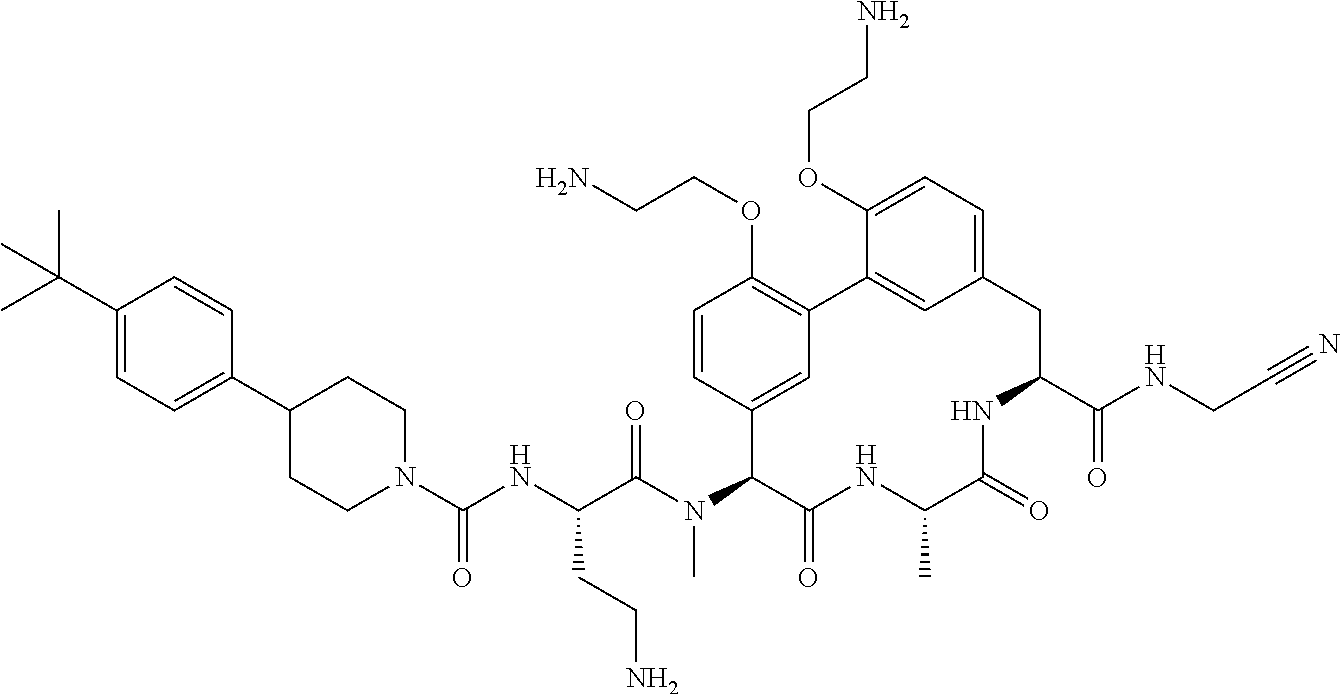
N1(C(NC(C(N(C2C(=O)NC(C)C(=O)NC(C(NCC#N)=O)CC3=CC=C(OCCN)C(=C3)C3=C(OCCN)C=CC2=C3)C)=O)CCN)=O)CCC(C2=CC=C(C(C)(C)C)C=C2)CC1
